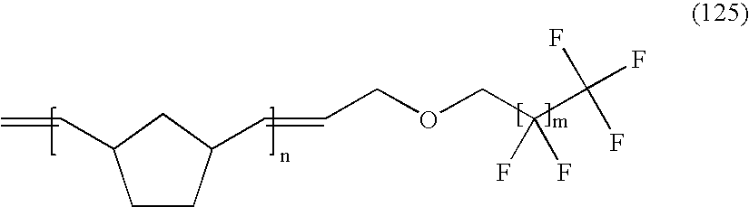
C1CC(C=CCOCC(C(F)(F)F)(F)F)CC1C=C
